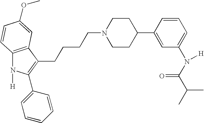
C12=C(C(CCCCN3CCC(C4=CC(N(C(C(C)C)=O)[H])=CC=C4)CC3)=C(C3=CC=CC=C3)N1[H])C=C(OC)C=C2
